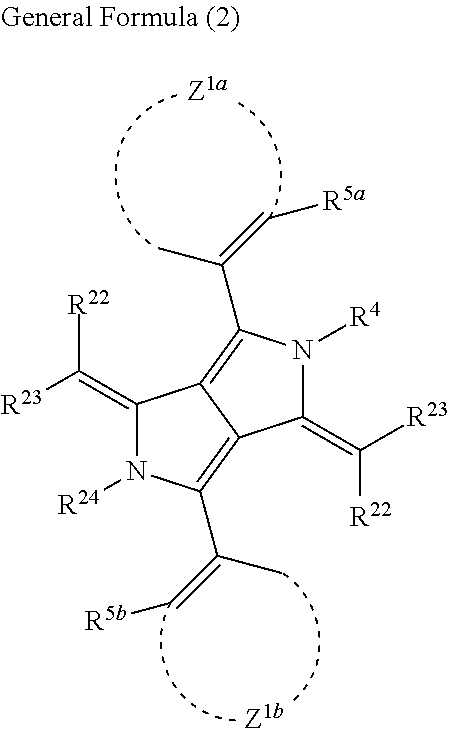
C1(=C([R22])[R23])N([R24])C(C(=C[R5b])C)=C2C1=C(C(=C[R5a])C)N([R4])C2=C([R23])[R22]
